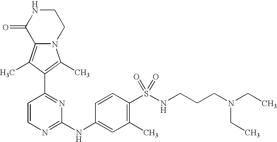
N12C(=C(C)C(C3=NC(NC4=CC(C)=C(S(NCCCN(CC)CC)(=O)=O)C=C4)=NC=C3)=C1C)C(=O)NCC2
